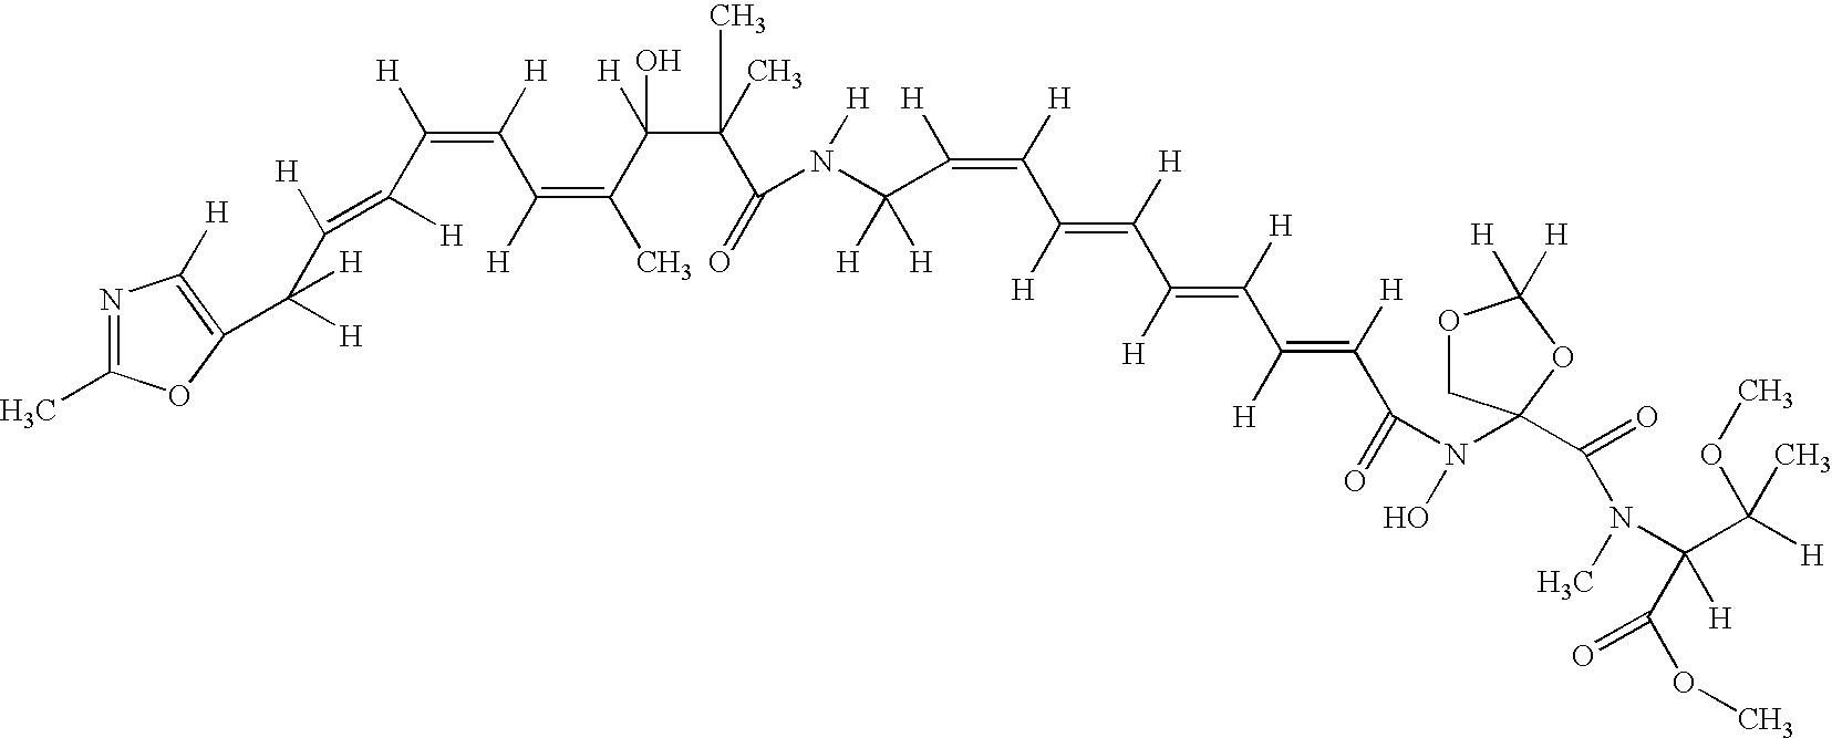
N1=C(C)OC(C([H])(C([H])=C([H])C(=C(C(=C(C)C(C(C(=O)N(C(C(=C(C(=C(C(=C(C(=C(C(=O)N(O)C2(C(=O)N(C)C(C([H])(OC)C)([H])C(OC)=O)COC([H])([H])O2)[H])[H])[H])[H])[H])[H])[H])[H])([H])[H])[H])(C)C)([H])O)[H])[H])[H])[H])=C1[H]
